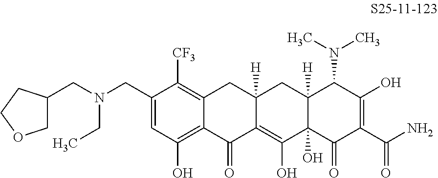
C1=C(CN(CC2COCC2)CC)C([CF3])=C2C(=C1O)C(=O)C1=C(O)C3(O)C([H])(CC1([H])C2)C(N(C)C)C(O)=C(C(N)=O)C3=O
